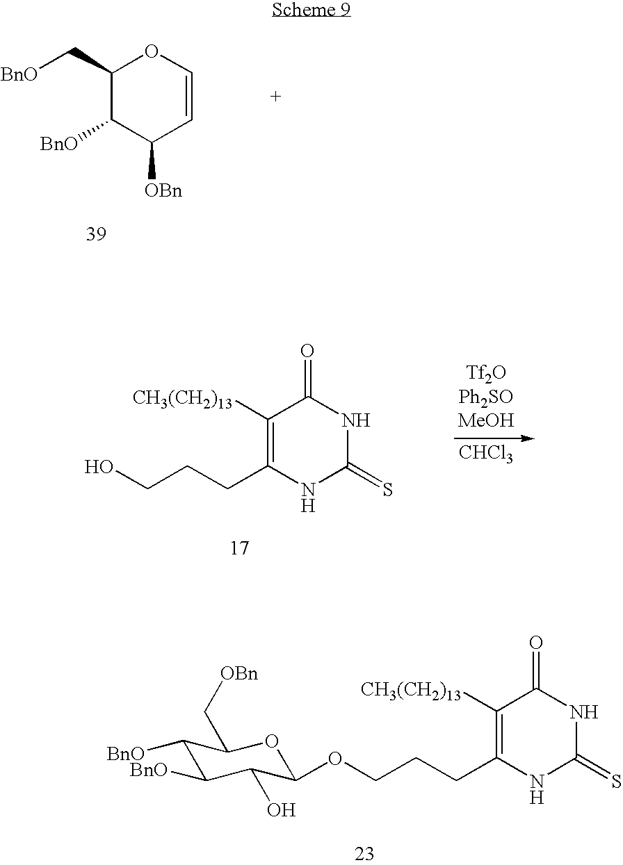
C1(C[BnO])C([BnO])C([OBn])C=CO1.C1([CH3(CH2)13])=C(CCCO)NC(=S)NC1=O.[CHCl3].C1([CH3(CH2)13])=C(CCCOC2C(O)C([BnO])C([BnO])C(C[OBn])O2)NC(=S)NC1=O
